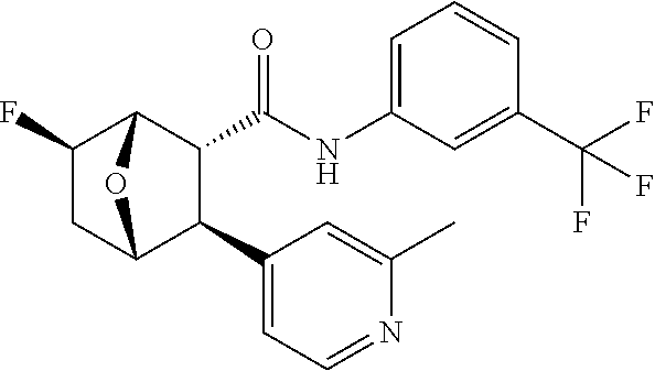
C12C(C(NC3=CC=CC(C(F)(F)F)=C3)=O)C(C3=CC=NC(C)=C3)C(CC1F)O2
